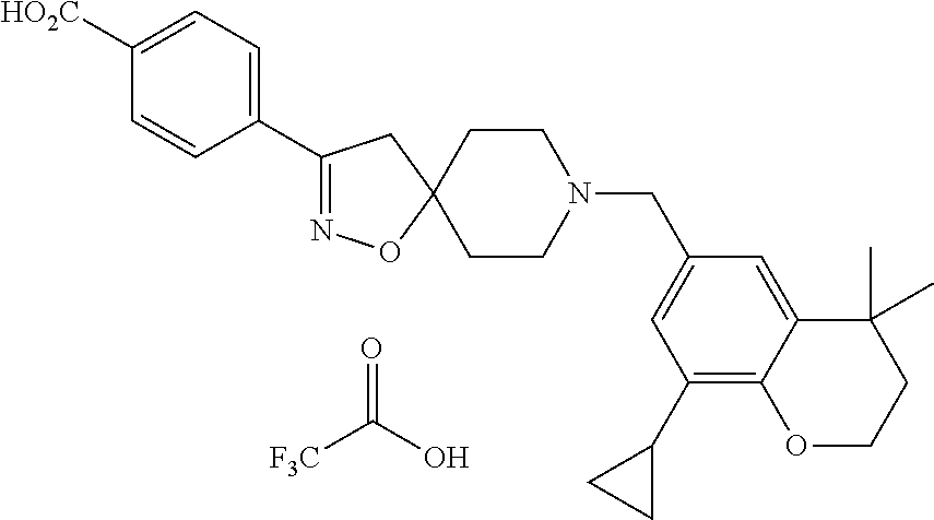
C1(C2=CC=C([HO2C])C=C2)=NOC2(C1)CCN(CC1=CC(C3CC3)=C3C(=C1)C(C)(C)CCO3)CC2.O=C([F3C])O
